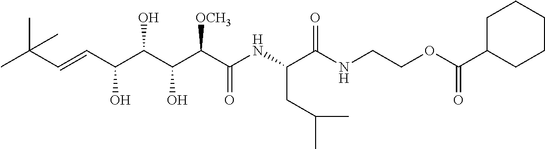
CC(C=CC(C(C(C(C(NC(C(NCCOC(C1CCCCC1)=O)=O)CC(C)C)=O)[OCH3])O)O)O)(C)C
